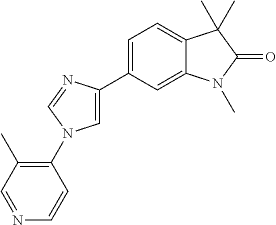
C1(N2C=C(C3=CC=C4C(=C3)N(C)C(=O)C4(C)C)N=C2)=C(C)C=NC=C1
